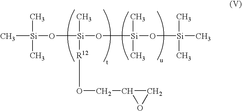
C[Si](O[Si](O[Si](O[Si](C)(C)C)(C)C)(C)[R12]OCC1CO1)(C)C
